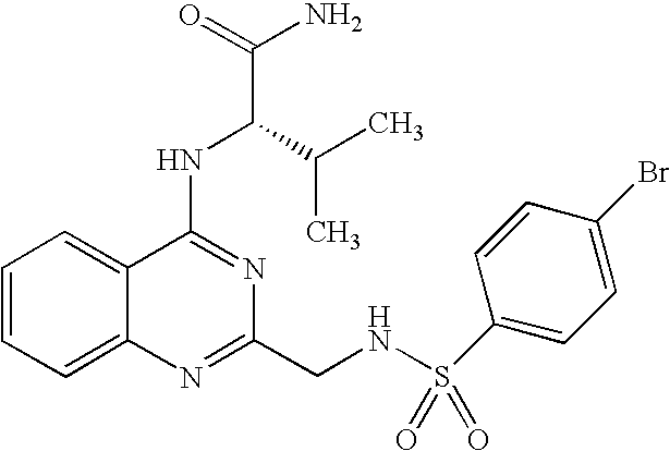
C12=CC=CC=C1C(NC(C(N)=O)C(C)C)=NC(CNS(=O)(=O)C1=CC=C(Br)C=C1)=N2
